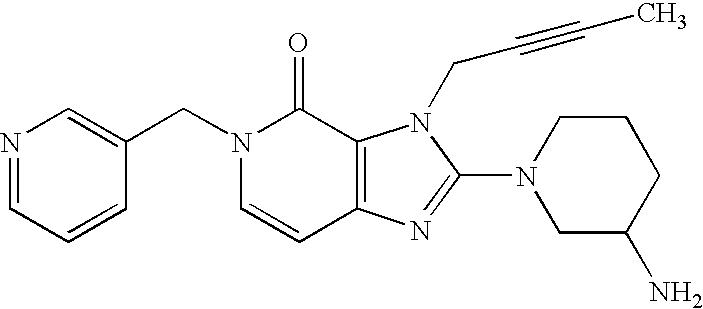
C1=CC(CN2C=CC3=C(C2=O)N(CC#CC)C(N2CC(N)CCC2)=N3)=CN=C1
